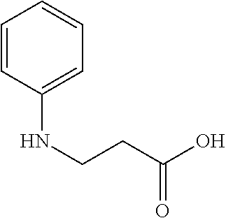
C1=CC(NCCC(O)=O)=CC=C1
